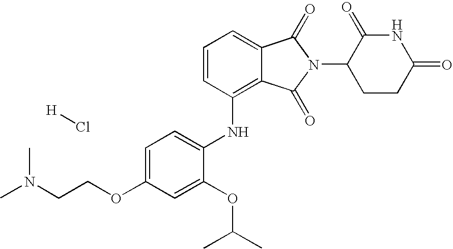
C1=CC(NC2=CC=C(OCCN(C)C)C=C2OC(C)C)=C2C(=C1)C(=O)N(C1CCC(=O)NC1=O)C2=O.[H]Cl
